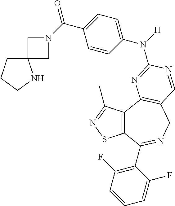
C12=C(C3=C(CN=C1C1=C(F)C=CC=C1F)C=NC(N(C1=CC=C(C(N4CC5(C4)CCCN5)=O)C=C1)[H])=N3)C(C)=NS2
